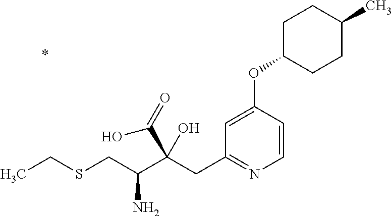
C1=CC(OC2CCC(C)CC2)=CC(CC(C(CSCC)N)(C(=O)O)O)=N1
